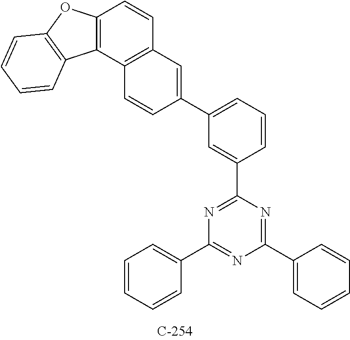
C1=CC=CC(C2=NC(C3=CC=CC=C3)=NC(C3=CC(C4=CC5=C(C=C4)C4=C(C=C5)OC5=C4C=CC=C5)=CC=C3)=N2)=C1
